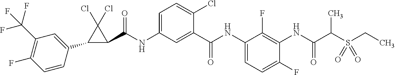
C1(C2=CC(C(F)(F)F)=C(F)C=C2)C(C(NC2=CC=C(Cl)C(C(NC3=CC=C(F)C(NC(C(S(CC)(=O)=O)C)=O)=C3F)=O)=C2)=O)C1(Cl)Cl
